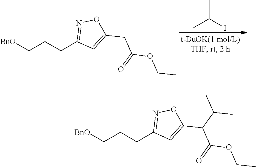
[BnO]CCCC1=NOC(CC(OCC)=O)=C1.CC(I)C.[BnO]CCCC1=NOC(C(C(OCC)=O)C(C)C)=C1
